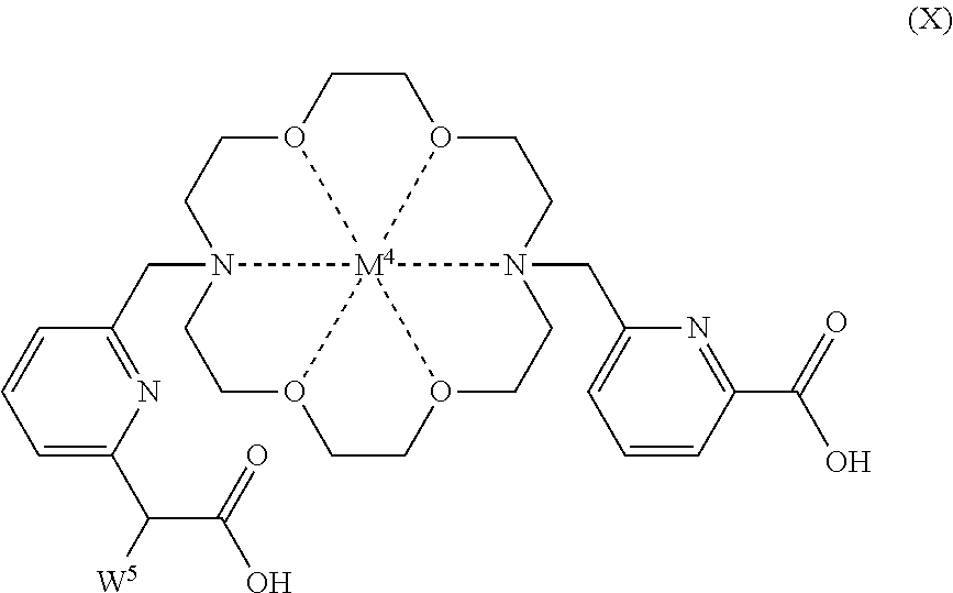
C1(C(C(=O)O)[W5])=CC=CC(CN23CCO4CCO5CCN6(CC7=CC=CC(C(O)=O)=N7)CCO7CCO(CC2)[M4]34567)=N1
